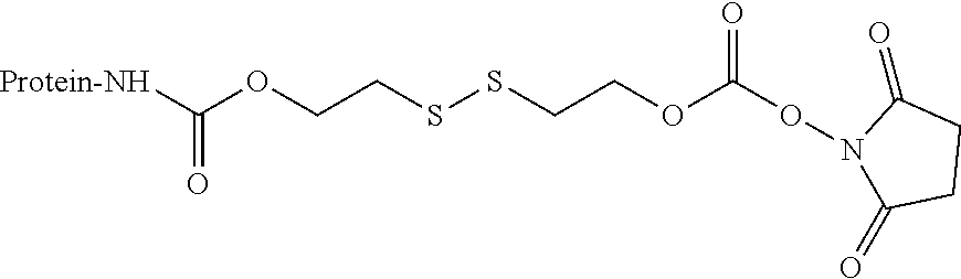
C(OCCSSCCOC(ON1C(=O)CCC1=O)=O)([Protein-NH])=O
